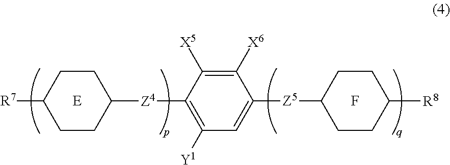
C1([Y1])=C([Z4]C2CCC([R7])CC2)C([X5])=C([X6])C([Z5]C2CCC([R8])CC2)=C1.[E].F
